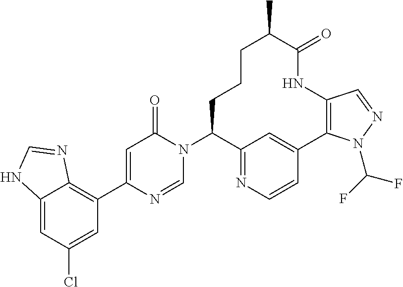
C12=CC(Cl)=CC(C3=CC(=O)N(C4C5=NC=CC(=C5)C5=C(NC(=O)C(C)CCC4)C=NN5C(F)F)C=N3)=C1N=CN2
